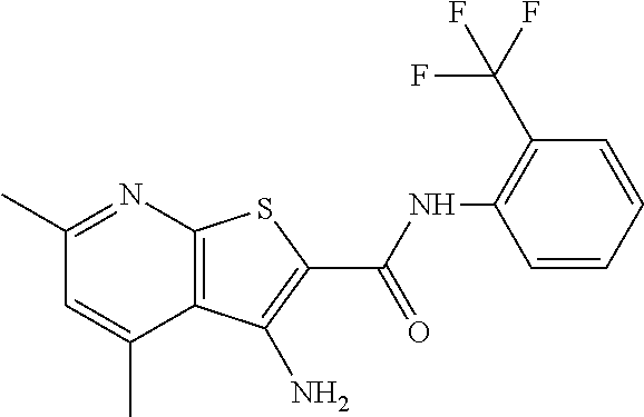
C12=C(N=C(C)C=C1C)SC(C(=O)NC1=C(C(F)(F)F)C=CC=C1)=C2N
